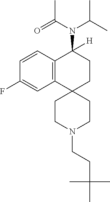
C12=C(C=CC(F)=C1)C(N(C(C)C)C(=O)C)([H])CCC21CCN(CCC(C)(C)C)CC1
